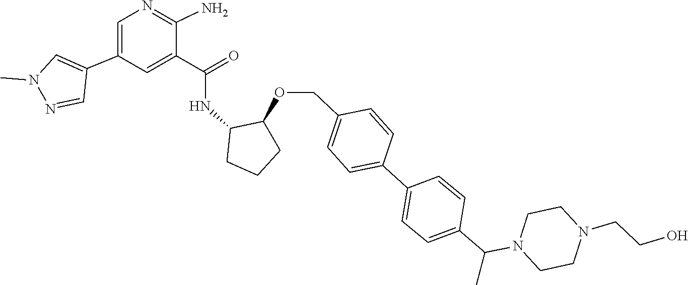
C1CN(C(C2=CC=C(C3=CC=C(COC4C(NC(C5=CC(C6=CN(C)N=C6)=CN=C5N)=O)CCC4)C=C3)C=C2)C)CCN1CCO
